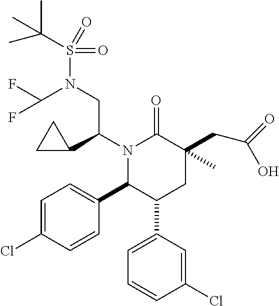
N1(C(C2CC2)CN(S(C(C)(C)C)(=O)=O)C(F)F)C(C2=CC=C(Cl)C=C2)C(C2=CC=CC(Cl)=C2)CC(CC(=O)O)(C)C1=O
